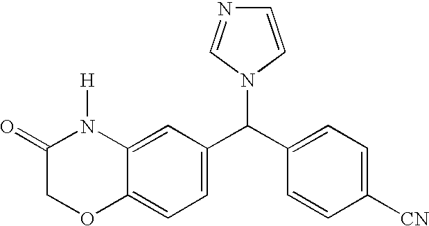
C1(C(C2=CC=C([CN])C=C2)N2C=CN=C2)=CC=C2C(=C1)N([H])C(=O)CO2
